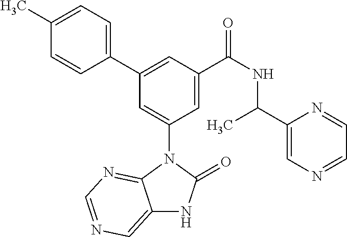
C1(C)=CC=C(C2=CC(C(NC(C3=CN=CC=N3)C)=O)=CC(N3C4=NC=NC=C4NC3=O)=C2)C=C1
